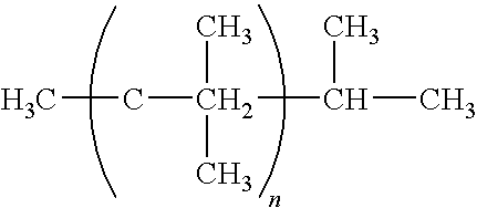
CCC(C(C)C)(C)C
